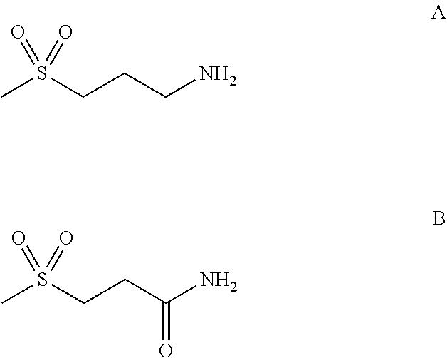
S(C)(CCCN)(=O)=O.S(C)(CCC(N)=O)(=O)=O
